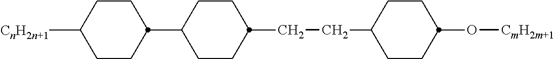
[CnH2n+1]C1CCC(C2CCC(CCC3CCC(O[CmH2m+1])CC3)CC2)CC1
